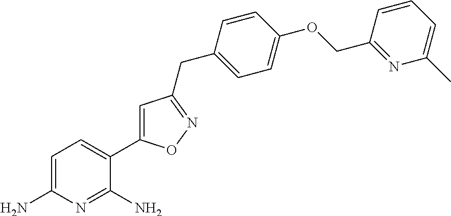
C1=C(N)N=C(N)C(C2=CC(CC3=CC=C(OCC4=NC(C)=CC=C4)C=C3)=NO2)=C1
